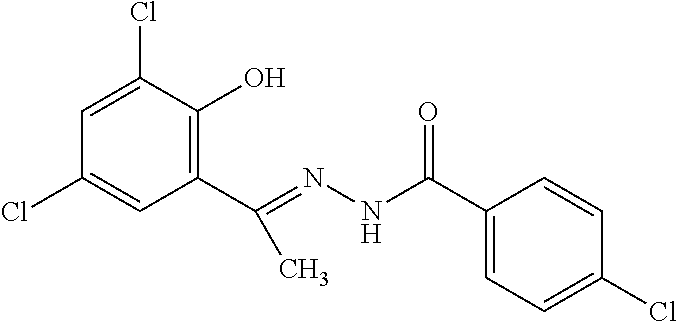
C1=C(Cl)C(O)=C(C(=NNC(C2=CC=C(Cl)C=C2)=O)C)C=C1Cl
